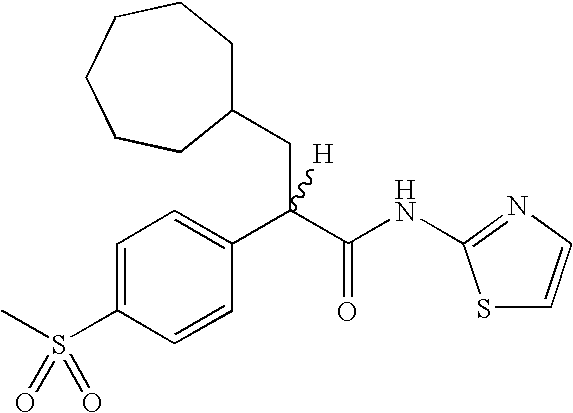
C1(CC(C2=CC=C(S(C)(=O)=O)C=C2)(C(NC2=NC=CS2)=O)[H])CCCCCC1
